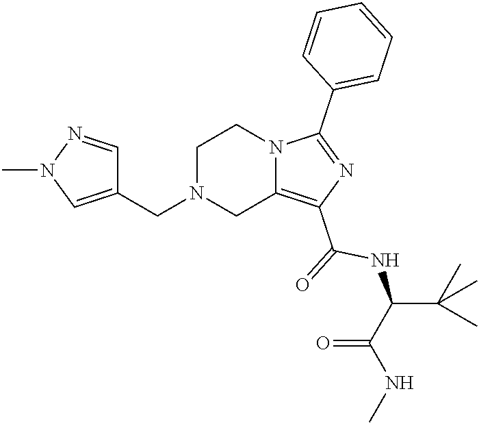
C1N(CC2=CN(C)N=C2)CC2=C(C(=O)NC(C(NC)=O)C(C)(C)C)N=C(C3=CC=CC=C3)N2C1
